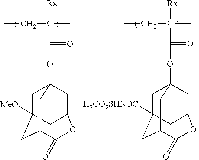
C(C)C(C)([Rx])C(=O)OC12CC3([MeO])CC(C(=O)OC(C1)C3)C2.C(C)C(C)([Rx])C(=O)OC12CC3([H3CO2SHNOC])CC(C(=O)OC(C1)C3)C2
